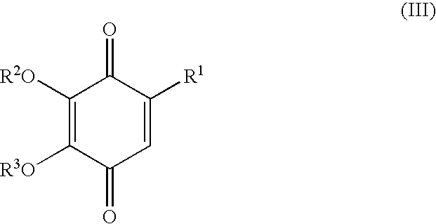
C1([R2O])=C([R3O])C(=O)C=C([R1])C1=O
